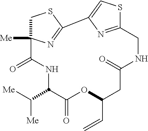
O=C1NCC2=NC(=CS2)C2=NC([Me])(C(=O)NC(C([Me])[Me])C(=O)OC(C=C)C1)CS2
